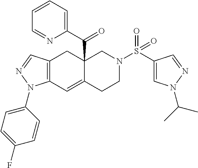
C12=C(C=C3C(C(C4=CC=CC=N4)=O)(C1)CN(S(C1=CN(C(C)C)N=C1)(=O)=O)CC3)N(C1=CC=C(F)C=C1)N=C2
